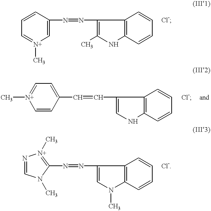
C1=CC(N=NC2=C(C)NC3=C2C=CC=C3)=C[N+](C)=C1.C1(N=NC2=CN(C)C3=C2C=CC=C3)=[N+](C)N=CN1C.C1(C=CC2=CC=[N+](C)C=C2)=CNC2=C1C=CC=C2
